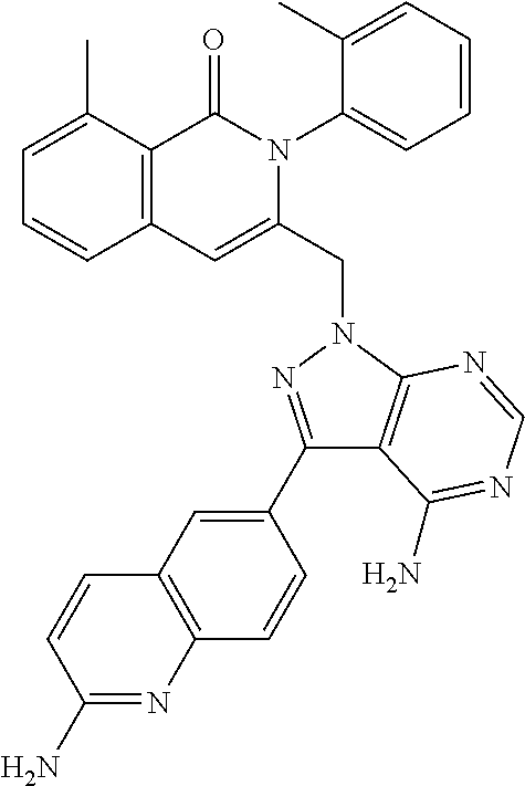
C1=C(C)C2=C(C=C1)C=C(CN1C3=C(C(C4=CC5=C(C=C4)N=C(N)C=C5)=N1)C(N)=NC=N3)N(C1=CC=CC=C1C)C2=O
